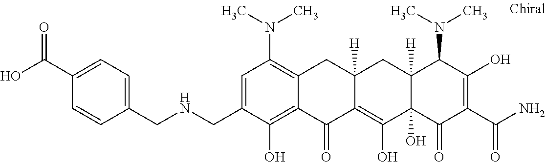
C12([H])C(O)(C(=O)C(C(N)=O)=C(O)C1N(C)C)C(O)=C1C([H])(C2)CC2=C(N(C)C)C=C(CNCC3=CC=C(C(=O)O)C=C3)C(O)=C2C1=O
